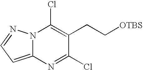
C12=CC=NN1C(Cl)=C(CC[OTBS])C(Cl)=N2
